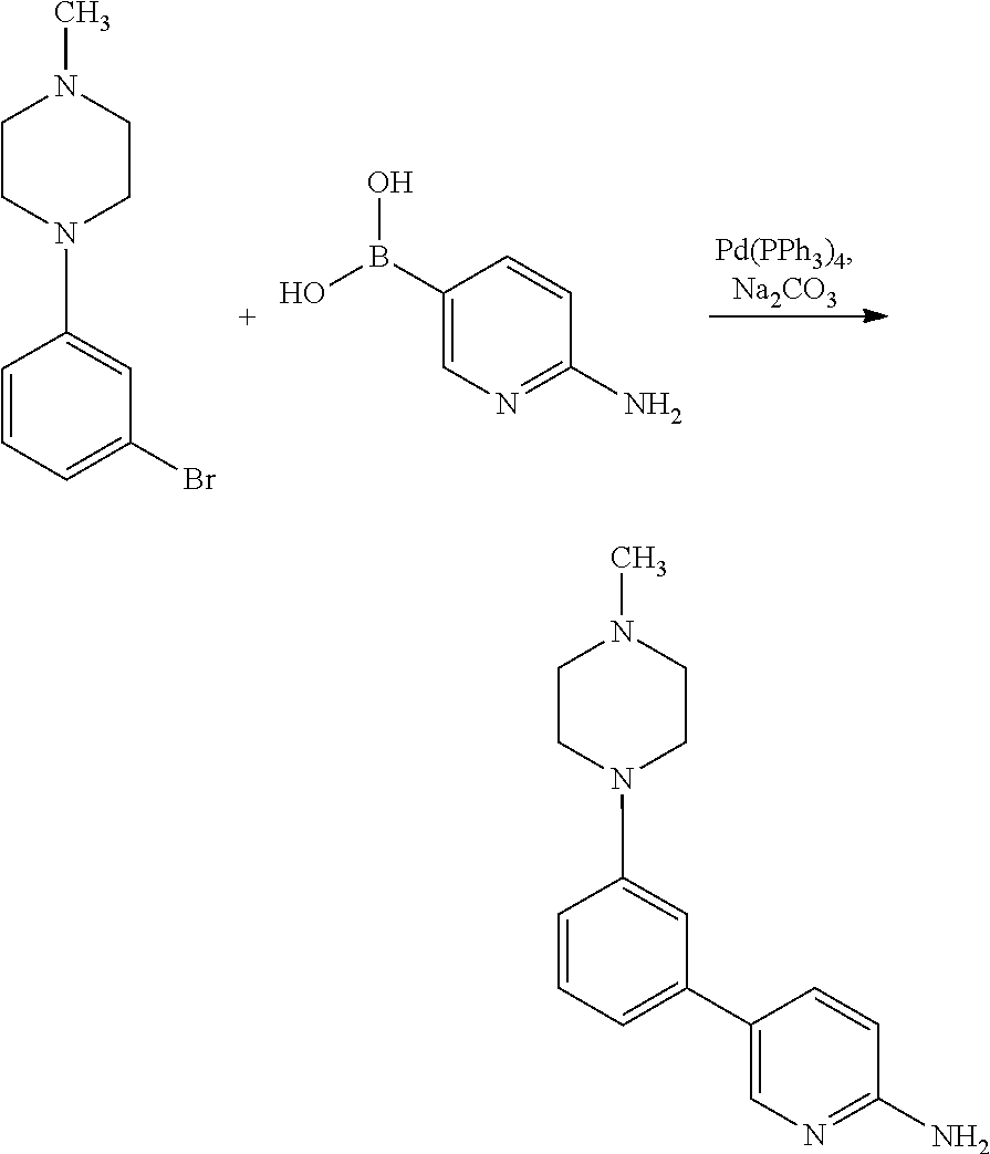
C1CN(C2=CC(Br)=CC=C2)CCN1C.C1(B(O)O)=CN=C(N)C=C1.C1CN(C2=CC(C3=CN=C(N)C=C3)=CC=C2)CCN1C
